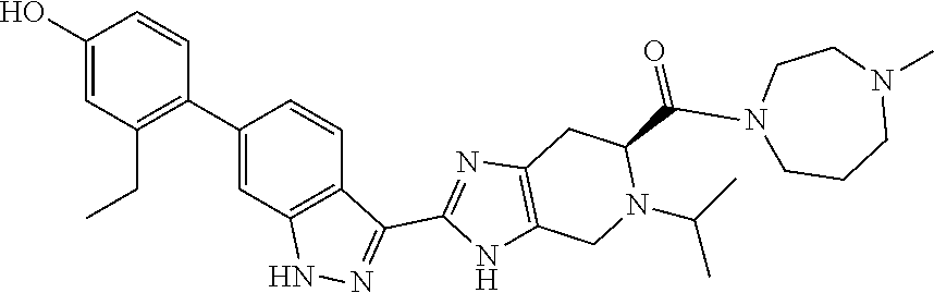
C1(O)=CC(CC)=C(C2=CC3=C(C=C2)C(C2=NC4=C(N2)CN(C(C)C)C(C(=O)N2CCCN(C)CC2)C4)=NN3)C=C1
